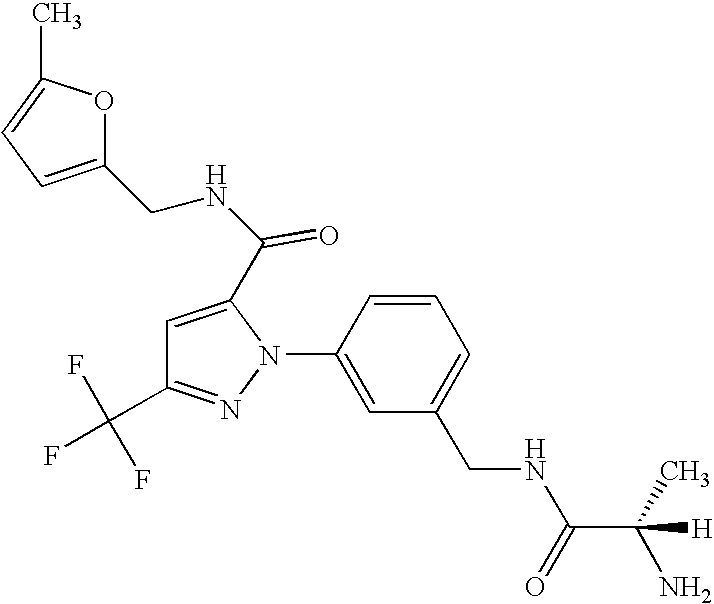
C1=CC(N2C(C(NCC3=CC=C(C)O3)=O)=CC(C(F)(F)F)=N2)=CC(CNC(C(C)(N)[H])=O)=C1
